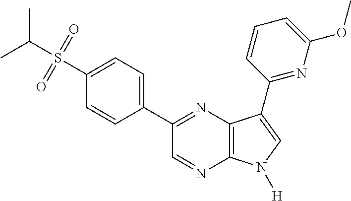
CC(S(=O)(=O)C1=CC=C(C2=NC3=C(N=C2)N([H])C=C3C2=NC(OC)=CC=C2)C=C1)C
